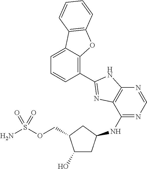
C1(O)CC(NC2=NC=NC3=C2N=C(C2=C4C(=CC=C2)C2=C(O4)C=CC=C2)N3)CC1COS(N)(=O)=O
